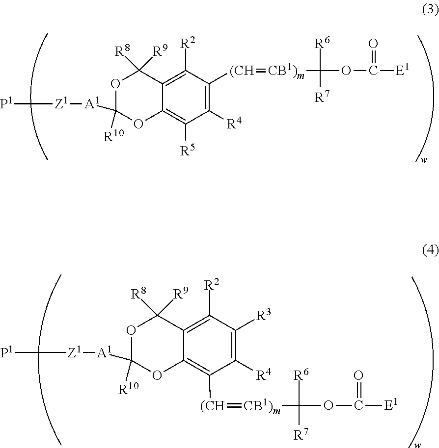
C12=C([R5])C([R4])=C([(CH]=[CB1)m]C(OC([E1])=O)([R7])[R6])C([R2])=C1C([R9])([R8])OC([A1][Z1][P1])([R10])O2.C12=C([(CH]=[CB1)m]C(OC([E1])=O)([R7])[R6])C([R4])=C([R3])C([R2])=C1C([R9])([R8])OC([A1][Z1][P1])([R10])O2
